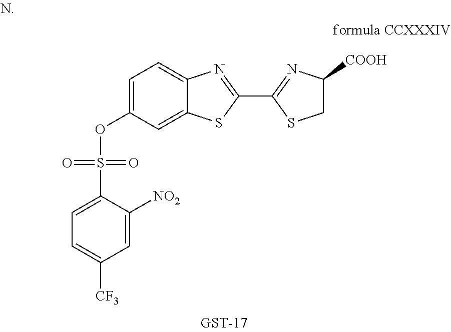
S(OC1=CC=C2C(=C1)SC(C1=NC([COOH])CS1)=N2)(=O)(=O)C1=CC=C([CF3])C=C1[NO2]
